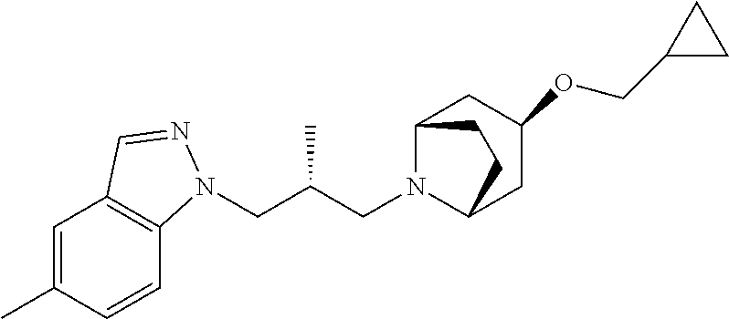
C(C(CN1C2CC(OCC3CC3)CC1CC2)C)N1C2=C(C=C(C)C=C2)C=N1
